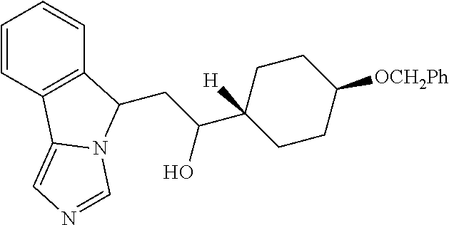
C(C(O)C1([H])CCC([OCH2Ph])CC1)C1C2=C(C=CC=C2)C2=CN=CN21
